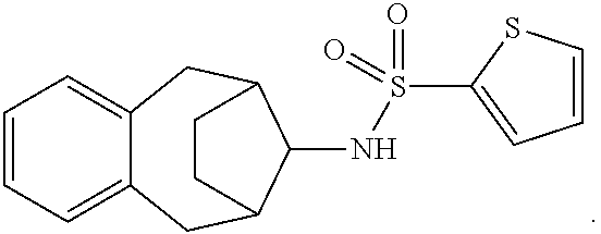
C1=CC=C2C(=C1)CC1C(NS(C3=CC=CS3)(=O)=O)C(C2)CC1
